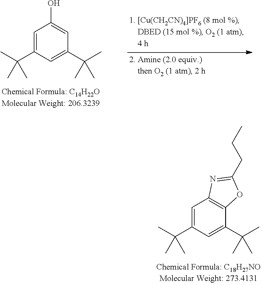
C1=C(C(C)(C)C)C=C(C(C)(C)C)C=C1O.C1=C(C(C)(C)C)C=C(C(C)(C)C)C2=C1N=C(CCC)O2
